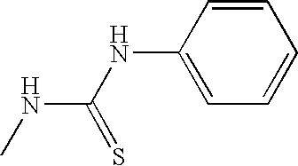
CNC(NC1=CC=CC=C1)=S
